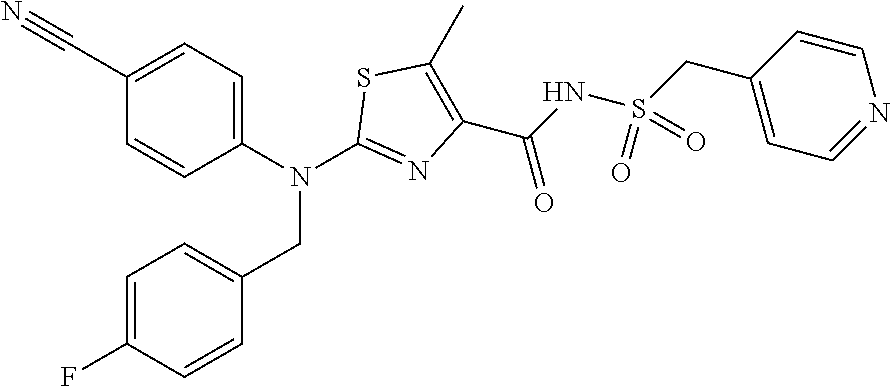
C1(C#N)=CC=C(N(C2=NC(C(=O)NS(CC3=CC=NC=C3)(=O)=O)=C(C)S2)CC2=CC=C(F)C=C2)C=C1
